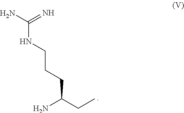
NC(=N)NCCCC(CC)N
